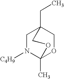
C1N([C4H9])C2(C)OCC1(CC)CO2
